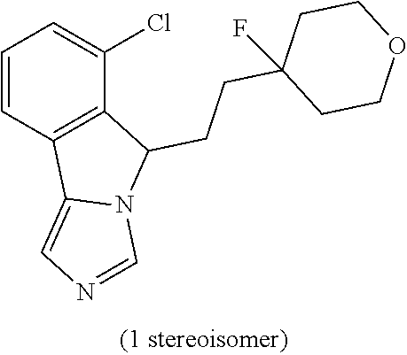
C1=CC2=C(C(Cl)=C1)C(CCC1(F)CCOCC1)N1C2=CN=C1
